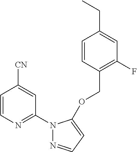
C1=CN=C(N2N=CC=C2OCC2=C(F)C=C(CC)C=C2)C=C1[CN]
